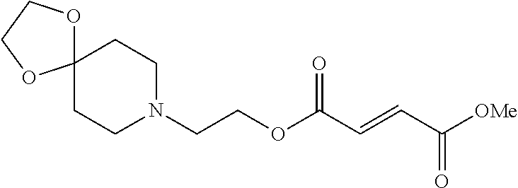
N1(CCOC(C=CC([OMe])=O)=O)CCC2(CC1)OCCO2
